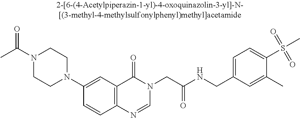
N1(C(C)=O)CCN(C2=CC3=C(C=C2)N=CN(CC(NCC2=CC=C(S(=O)(=O)C)C(C)=C2)=O)C3=O)CC1
